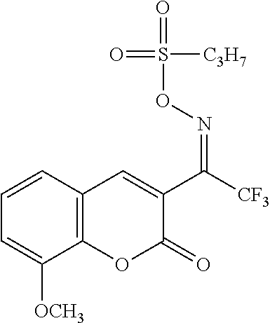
C1=CC2=C(C([OCH3])=C1)OC(=O)C(C(=NOS(=O)([C3H7])=O)[CF3])=C2
